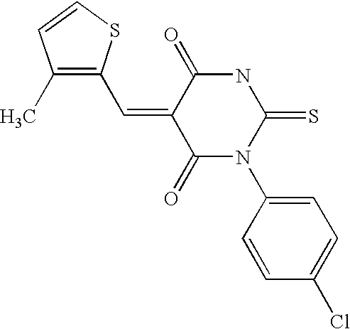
ClC1=CC=C(N2C(=O)C(=CC3=C(C)C=CS3)C(=O)NC2=S)C=C1
